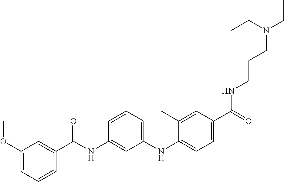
C1=C(C(=O)NCCCN(CC)CC)C=C(C)C(NC2=CC=CC(NC(C3=CC(OC)=CC=C3)=O)=C2)=C1
